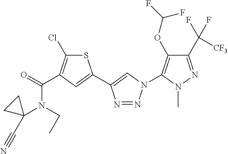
C1(C(F)([CF3])F)=NN(C)C(N2N=NC(C3=CC(C(=O)N(C4(C#N)CC4)CC)=C(Cl)S3)=C2)=C1OC(F)F
